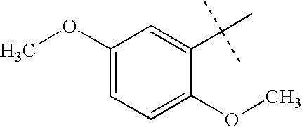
C1=C(OC)C(C(C)(C)C)=CC(OC)=C1
